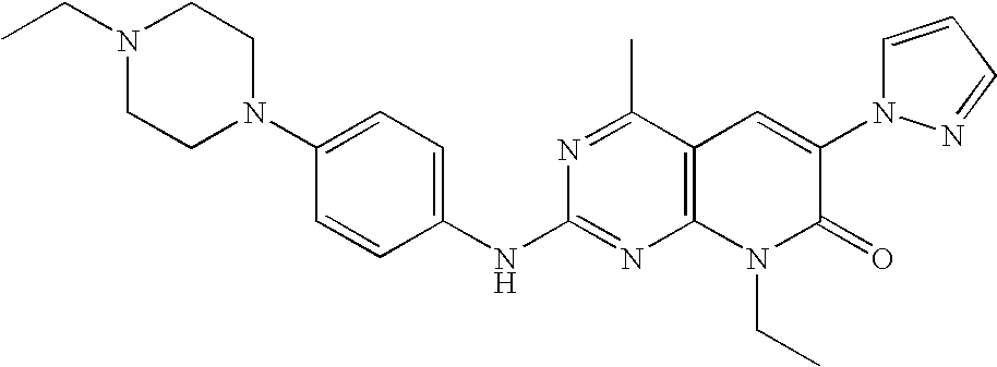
C1(NC2=NC3=C(C(C)=N2)C=C(N2C=CC=N2)C(=O)N3CC)=CC=C(N2CCN(CC)CC2)C=C1
